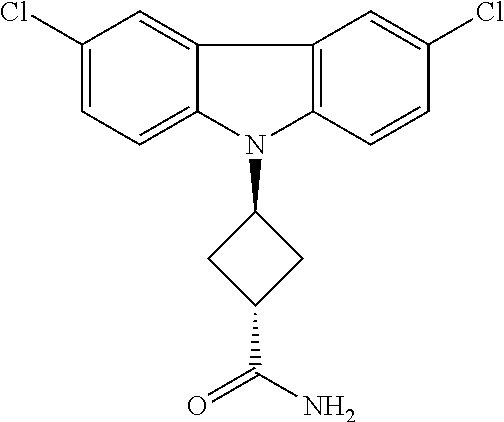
C1(Cl)=CC=C2C(=C1)C1=C(N2C2CC(C(N)=O)C2)C=CC(Cl)=C1
